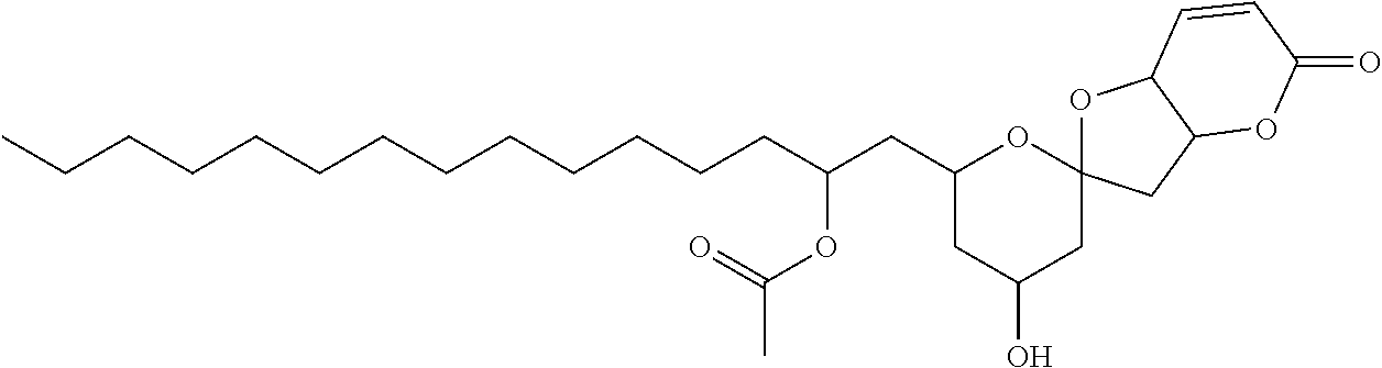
C1(CC(CCCCCCCCCCCCC)OC(C)=O)CC(O)CC2(O1)OC1C(C2)OC(=O)C=C1
